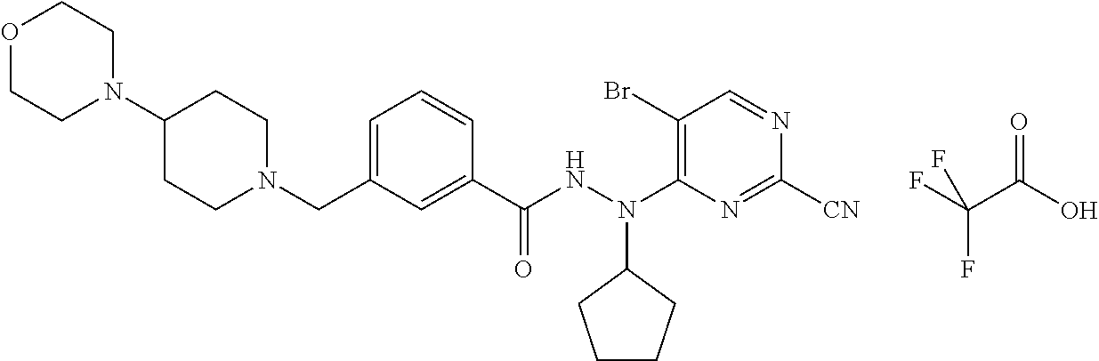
FC(C(O)=O)(F)F.C1CN(CC2=CC=CC(C(NN(C3=C(Br)C=NC([CN])=N3)C3CCCC3)=O)=C2)CCC1N1CCOCC1
